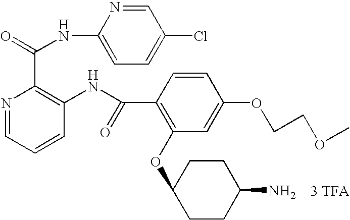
N1=CC=CC(NC(=O)C2=C(OC3CCC(N)CC3)C=C(OCCOC)C=C2)=C1C(=O)NC1=CC=C(Cl)C=N1.[3 TFA]
